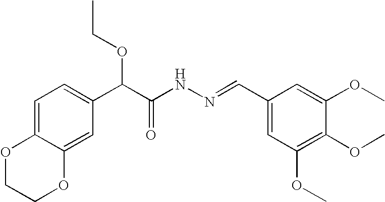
C12=CC=C(C(C(NN=CC3=CC(OC)=C(OC)C(OC)=C3)=O)OCC)C=C1OCCO2
